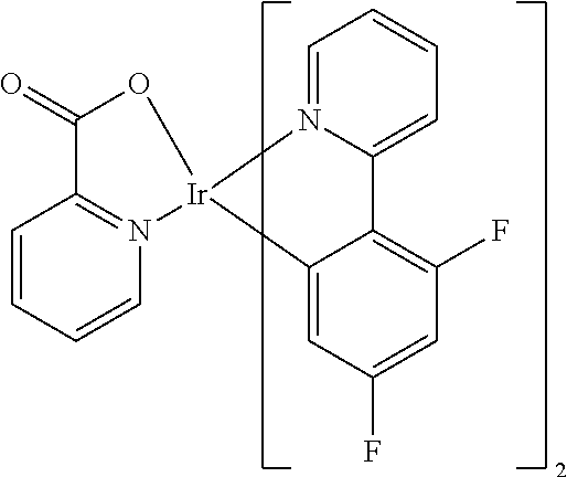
C1=C2N(=CC=C1)[Ir]1(C3=CC(F)=CC(F)=C23)N2=C(C=CC=C2)C(=O)O1
